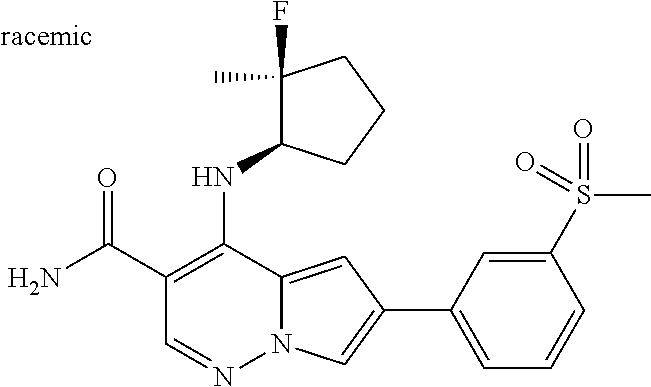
O=C(C1=C(NC2C(F)(C)CCC2)C2=CC(C3=CC=CC(S(C)(=O)=O)=C3)=CN2N=C1)N
